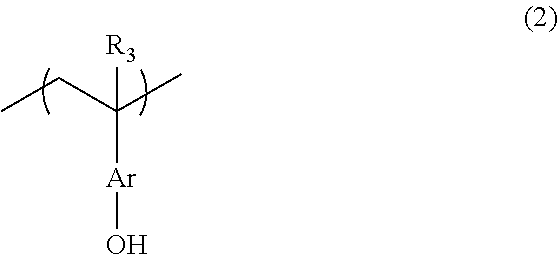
CCC(C)([Ar]O)[R3]
